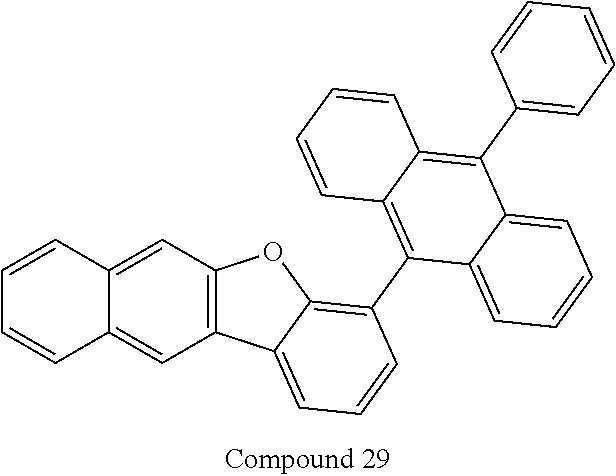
C1=CC2=CC3=C(C=C2C=C1)C1=CC=CC(C2=C4C(=C(C5=CC=CC=C5)C5=CC=CC=C25)C=CC=C4)=C1O3
